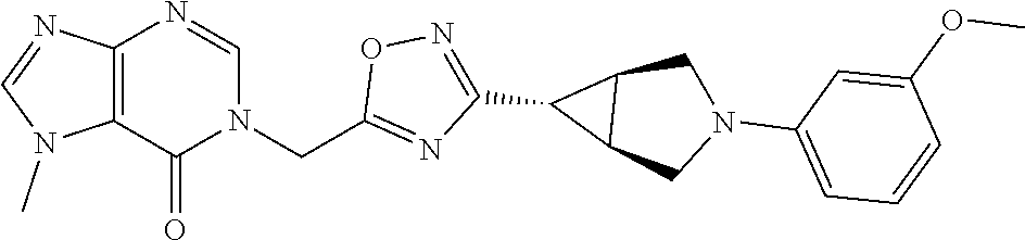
C12=C(C(=O)N(CC3=NC(C4C5C4CN(C4=CC=CC(OC)=C4)C5)=NO3)C=N1)N(C)C=N2
